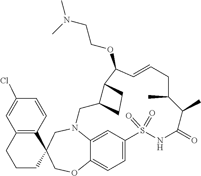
N12C3=CC(=CC=C3OCC3(C4=C(C=C(Cl)C=C4)CCC3)C1)S(=O)(=O)NC(=O)C(C)C(C)CC=CC(OCCN(C)C)C1C(C2)CC1
